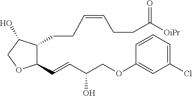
C1(C=CC(COC2=CC(Cl)=CC=C2)O)C(CCC=CCCC([OiPr])=O)C(O)CO1
